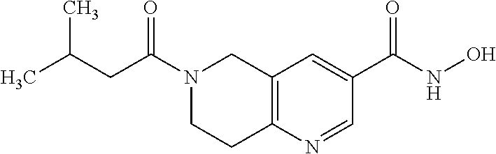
C12=C(N=CC(C(NO)=O)=C1)CCN(C(CC(C)C)=O)C2
